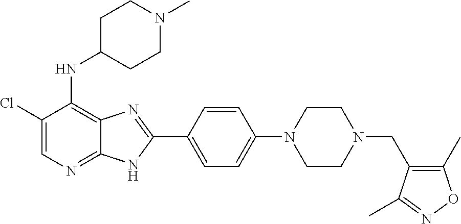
C1(Cl)=CN=C2C(=C1NC1CCN(C)CC1)N=C(C1=CC=C(N3CCN(CC4=C(C)ON=C4C)CC3)C=C1)N2
